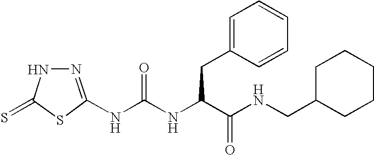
C1(=S)SC(NC(NC(C(NCC2CCCCC2)=O)CC2=CC=CC=C2)=O)=NN1
